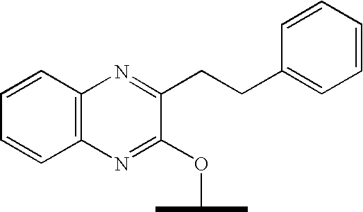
C12=C(N=C(CCC3=CC=CC=C3)C(OC(C)C)=N1)C=CC=C2
